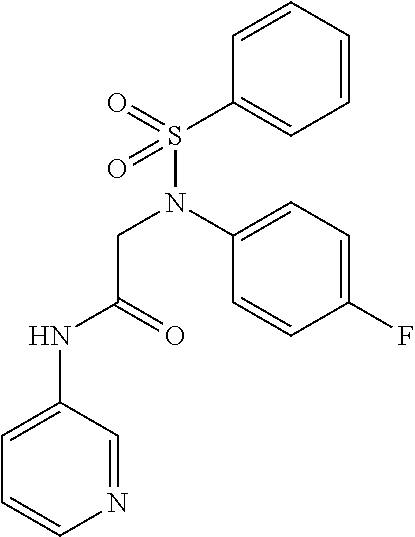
C1=CC=CC(S(N(C2=CC=C(F)C=C2)CC(NC2=CC=CN=C2)=O)(=O)=O)=C1
